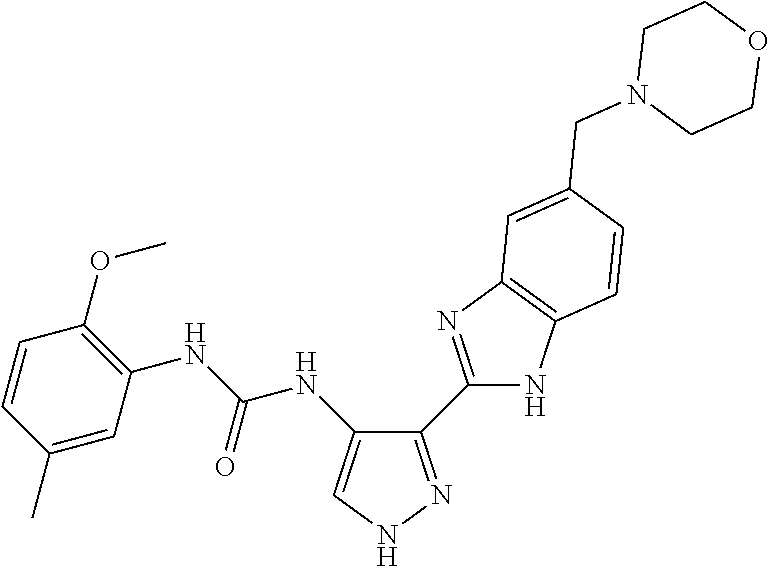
C1(C2=NC3=C(N2)C=CC(CN2CCOCC2)=C3)=NNC=C1NC(NC1=C(OC)C=CC(C)=C1)=O
